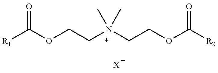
[R1]C(OCC[N+](CCOC([R2])=O)(C)C)=O.[X]
